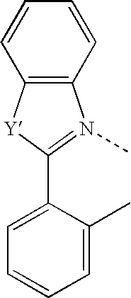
C1=C(C)C(C2=N(C)C3=C([Y]2)C=CC=C3)=CC=C1
